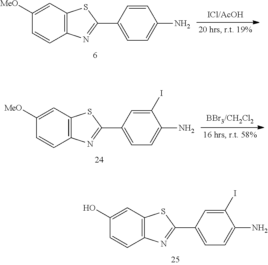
C1(O)=CC2=C(C=C1)N=C(C1=CC=C(N)C(I)=C1)S2.C1([MeO])=CC2=C(C=C1)N=C(C1=CC=C(N)C=C1)S2.C1([MeO])=CC2=C(C=C1)N=C(C1=CC=C(N)C(I)=C1)S2
